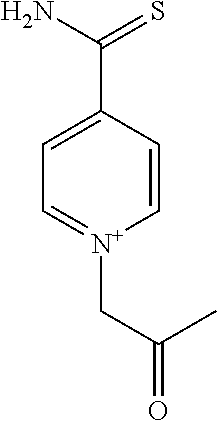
C1(C(N)=S)=CC=[N+](CC(=O)C)C=C1
